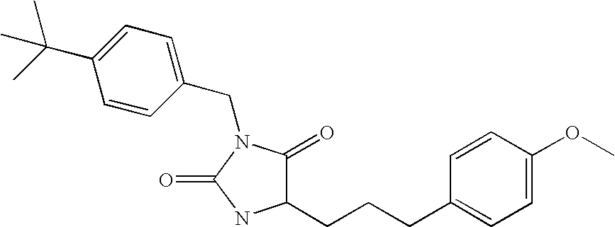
C1(CN2C(=O)NC(CCCC3=CC=C(OC)C=C3)C2=O)=CC=C(C(C)(C)C)C=C1
